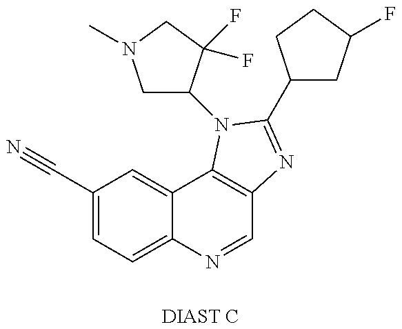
C1(C#N)=CC=C2C(=C1)C1=C(C=N2)N=C(C2CC(F)CC2)N1C1CN(C)CC1(F)F.[DIAST C]
